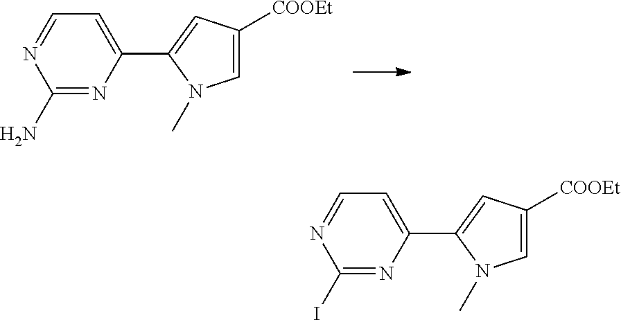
C1(N)=NC(C2=CC([COOEt])=CN2C)=CC=N1.C1(I)=NC(C2=CC([COOEt])=CN2C)=CC=N1
